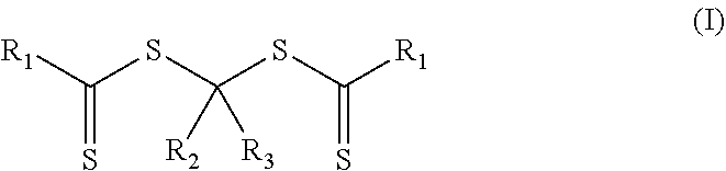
[R1]C(SC(SC([R1])=S)([R2])[R3])=S
